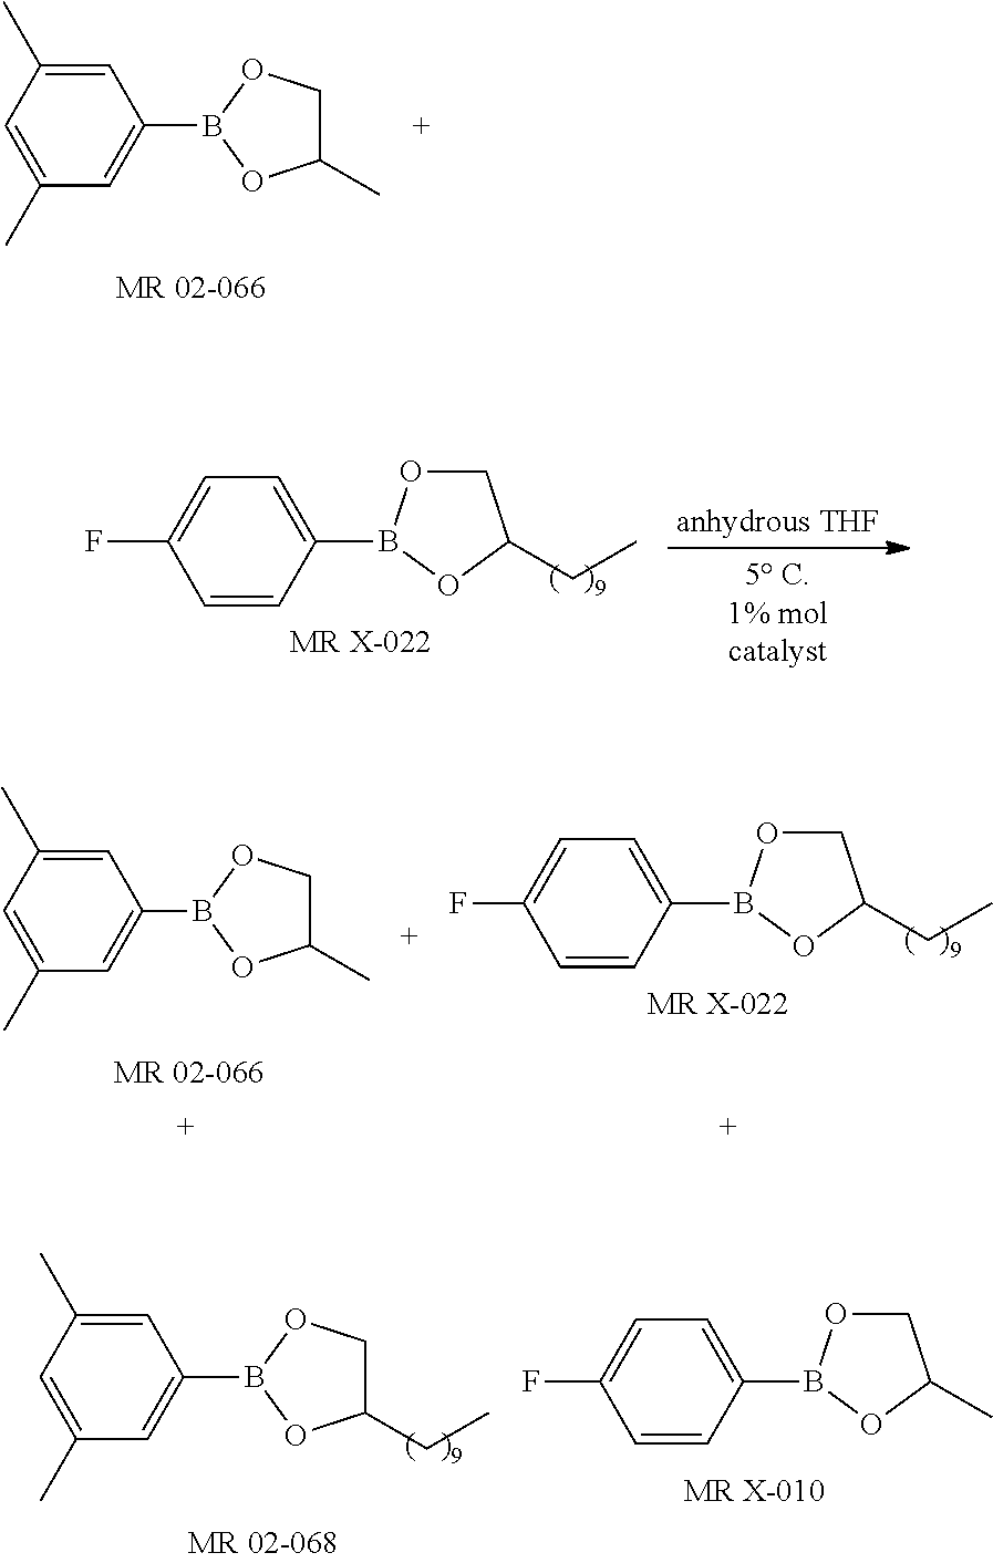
C1=C(C)C=C(C)C=C1B1OC(C)CO1.C1=CC(B2OCC(CC)O2)=CC=C1F.[MR X-022].C1=CC(B2OCC(CC)O2)=CC=C1F.C1=C(C)C=C(C)C=C1B1OC(C)CO1.[MR X-022].C1=C(C)C=C(C)C=C1B1OC(CC)CO1.[MR X-010].C1=C(B2OCC(C)O2)C=CC(F)=C1
